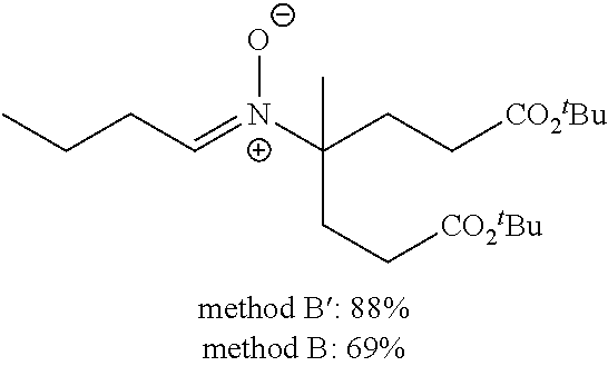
C(C=[N+](C(CC[CO2tBu])(C)CC[CO2tBu])[O-])CC
